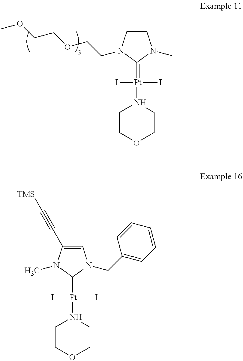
C1COCCN1[Pt](I)(I)=C1N(CCOCCOC)C=CN1C.C1COCCN1[Pt](I)(I)=C1N(C)C(C#C[TMS])=CN1CC1=CC=CC=C1
